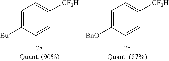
C1=C([Bu])C=CC([CF2H])=C1.C1=C([BnO])C=CC([CF2H])=C1
